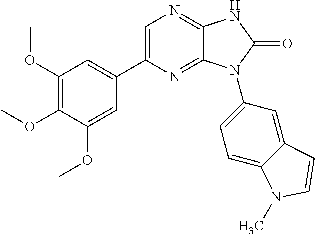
C1=C(C2=CC(OC)=C(OC)C(OC)=C2)N=C2C(=N1)NC(=O)N2C1=CC=C2C(=C1)C=CN2C
